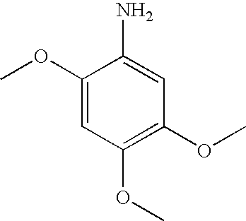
C1(OC)=CC(OC)=C(OC)C=C1N
